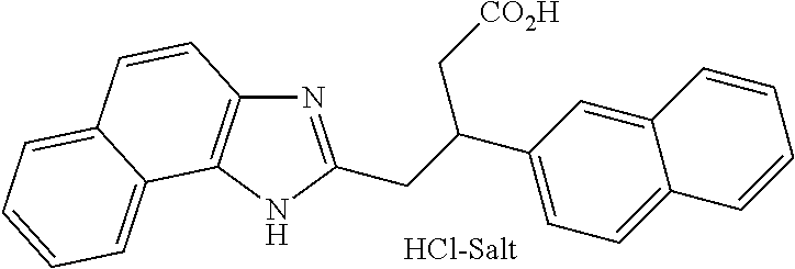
C1(C(CC2=NC3=C(N2)C2=CC=CC=C2C=C3)C[CO2H])=CC=C2C(=C1)C=CC=C2
